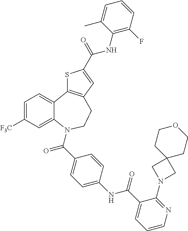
C1=C([F3C])C=C2C(=C1)C1=C(CCN2C(C2=CC=C(NC(C3=CC=CN=C3N3CC4(C3)CCOCC4)=O)C=C2)=O)C=C(C(=O)NC2=C(F)C=CC=C2C)S1
